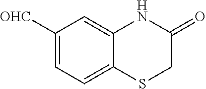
C1([OHC])=CC=C2C(=C1)NC(=O)CS2
